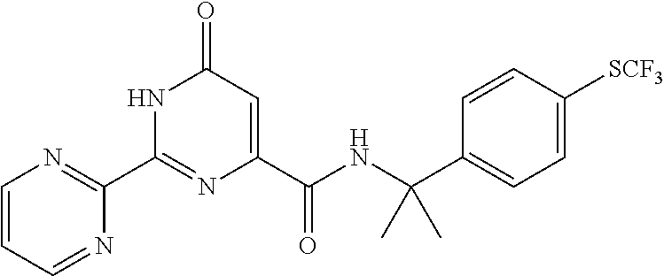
C1(C2=NC(C(NC(C3=CC=C([SCF3])C=C3)(C)C)=O)=CC(=O)N2)=NC=CC=N1
